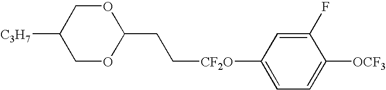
C1(CC[CF2O]C2=CC=C([OCF3])C(F)=C2)OCC([C3H7])CO1
